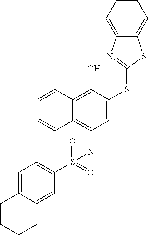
C1=C(SC2=NC3=CC=CC=C3S2)C(O)=C2C(=C1NS(C1=CC=C3C(=C1)CCCC3)(=O)=O)C=CC=C2
